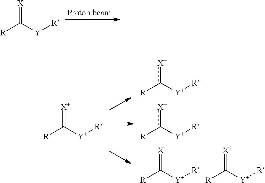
[R]C([Y][R])=[X].[R]C([Y][R])=[X+].[R]c([Y][R])[X+].[R]c([Y][R])[X+].[R]C([Y][R])=[X+].[R]C([Y][R])=[X+]
